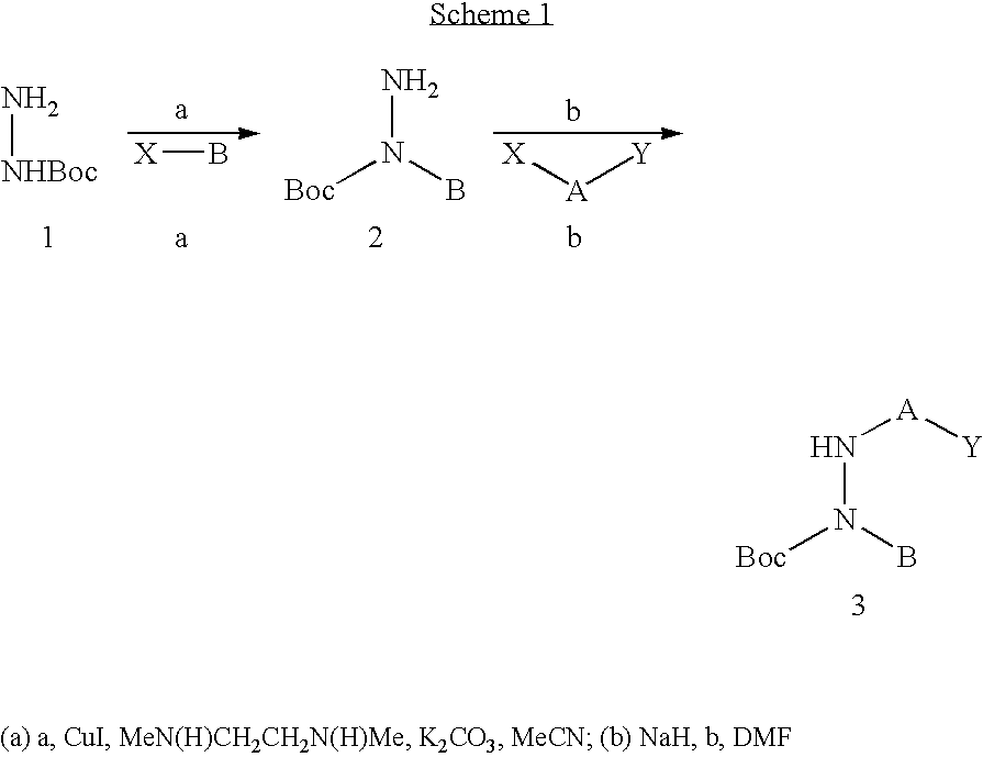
N[NHBoc].NN(B)[Boc].[X]B.[X][A][Y].N(N(B)[Boc])[A][Y]
